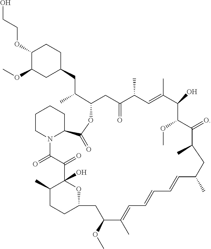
C1(OCCO)C(OC)CC(CC(C2CC(=O)C(C)C=C(C)C(O)C(OC)C(=O)C(C)CC(C)C=CC=CC=C(C)C(OC)CC3OC(O)(C(C)CC3)C(=O)C(=O)N3C(CCCC3)C(=O)O2)C)CC1
